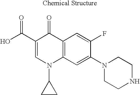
C1(C(O)=O)=CN(C2CC2)C2=C(C1=O)C=C(F)C(N1CCNCC1)=C2
